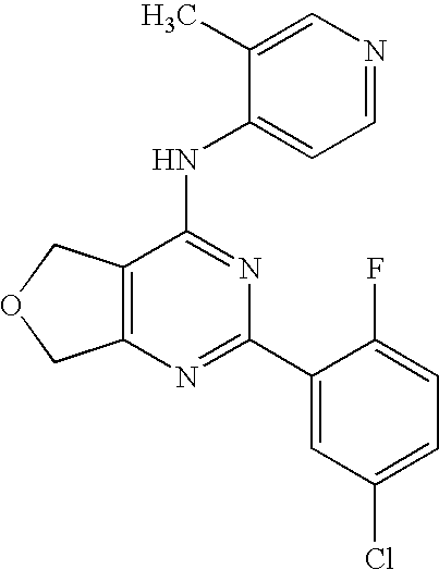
C12=C(COC1)C(NC1=CC=NC=C1C)=NC(C1=CC(Cl)=CC=C1F)=N2
